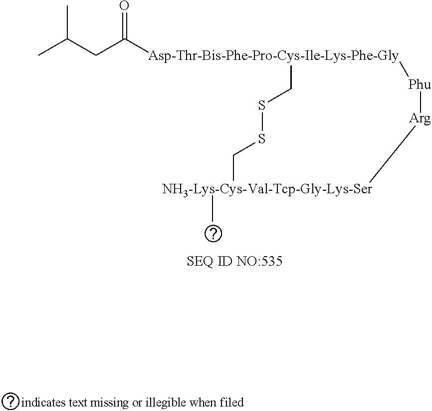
CC(CC([Asp-Thr-Bis-Phe-Pro-Cys-Ile-Lys-Phe-Gly]1CSSC[NH3-Lys-Cys-Val-Tcp-Gly-Lys-Ser](C)[Arg][Phu]1)=O)C
